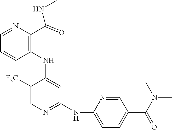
N1=CC=CC(NC2=CC(NC3=CC=C(C(N(C)C)=O)C=N3)=NC=C2[F3C])=C1C(NC)=O
